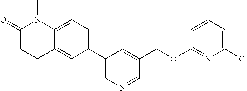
C12=CC=C(C3=CN=CC(COC4=NC(Cl)=CC=C4)=C3)C=C1CCC(=O)N2C
